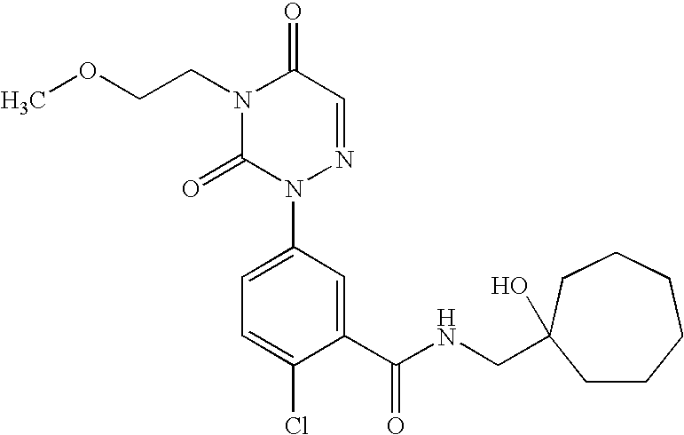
N1(CCOC)C(=O)N(C2=CC=C(Cl)C(C(NCC3(O)CCCCCC3)=O)=C2)N=CC1=O
